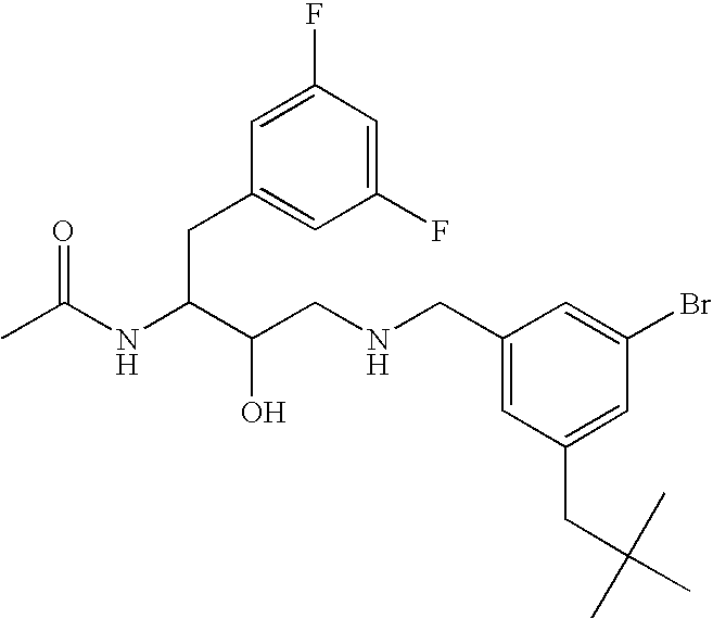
C(NC(C(CNCC1=CC(CC(C)(C)C)=CC(Br)=C1)O)CC1=CC(F)=CC(F)=C1)(C)=O
